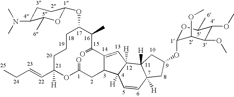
C1CCC(C=CCC)([H])OC(=O)CC2C(=CC3([H])C2([H])C=CC2([H])C3([H])CC(OC3OC(C)C(OC)C(OC)C3OC)C2)C(=O)C(C)C1OC1OC(C)C(N(C)C)CC1
